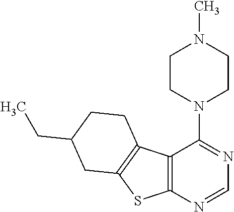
C1CN(C2=NC=NC3=C2C2=C(S3)CC(CC)CC2)CCN1C
